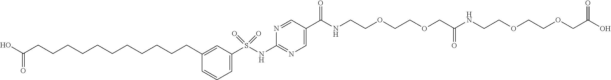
C1=CC(CCCCCCCCCCCC(O)=O)=CC(S(NC2=NC=C(C(=O)NCCOCCOCC(NCCOCCOCC(O)=O)=O)C=N2)(=O)=O)=C1
